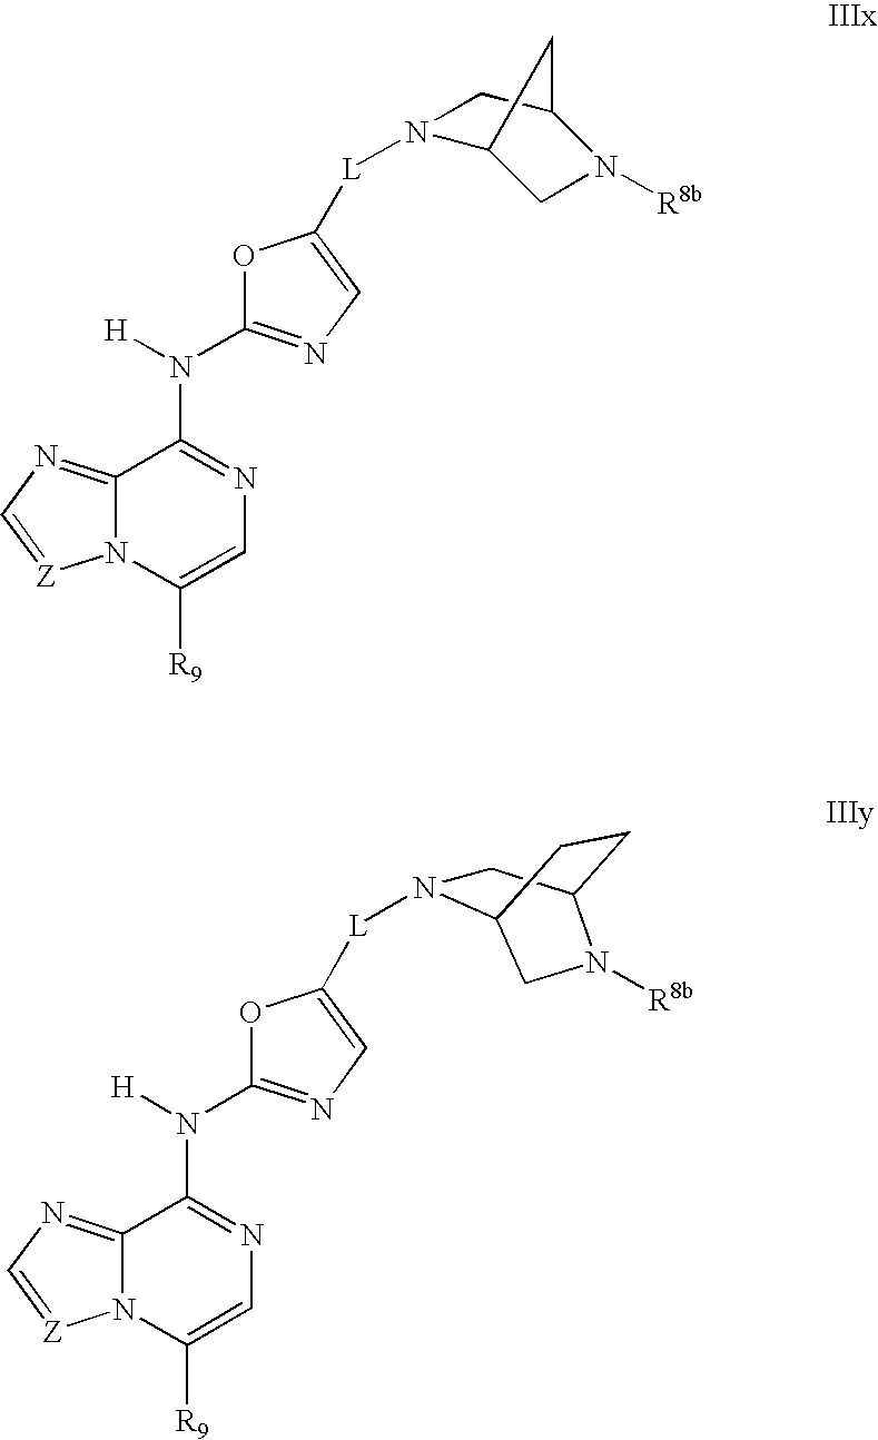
[L](C1=CN=C(N([H])C2=NC=C([R9])N3C2=NC=[Z]3)O1)N1C2CN([R8b])C(C1)C2.[L](C1=CN=C(N([H])C2=NC=C([R9])N3C2=NC=[Z]3)O1)N1CC2CCC1CN2[R8b]
